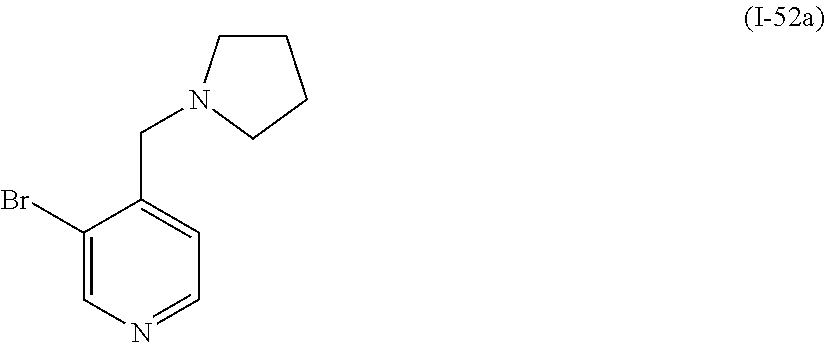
C1(Br)=CN=CC=C1CN1CCCC1
